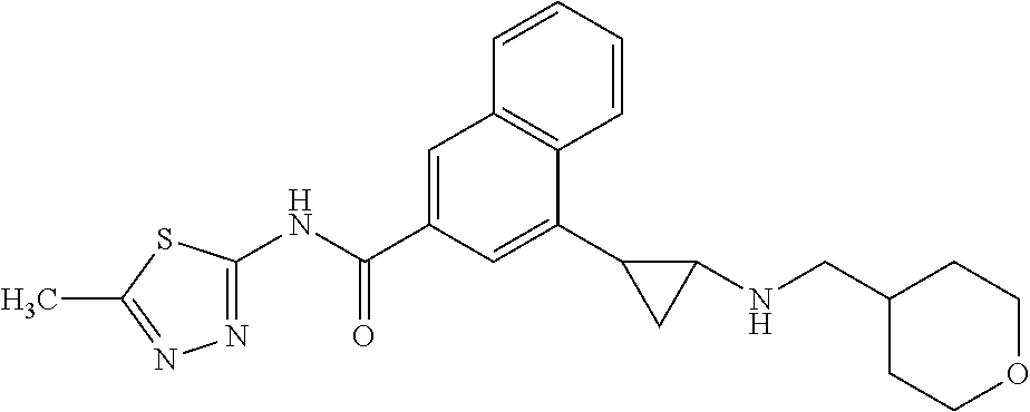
N1=C(NC(=O)C2=CC3=C(C(C4CC4NCC4CCOCC4)=C2)C=CC=C3)SC(C)=N1
